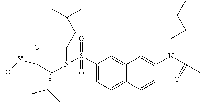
S(=O)(=O)(C1=CC=C2C(=C1)C=C(N(C(C)=O)CCC(C)C)C=C2)N(CCC(C)C)C(C(=O)NO)C(C)C
